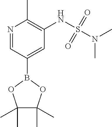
N1=CC(B2OC(C)(C)C(C)(C)O2)=CC(NS(N(C)C)(=O)=O)=C1C
